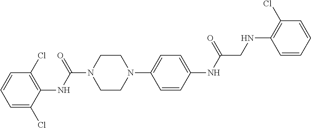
C1=C(Cl)C(NC(N2CCN(C3=CC=C(NC(=O)CNC4=C(Cl)C=CC=C4)C=C3)CC2)=O)=C(Cl)C=C1
